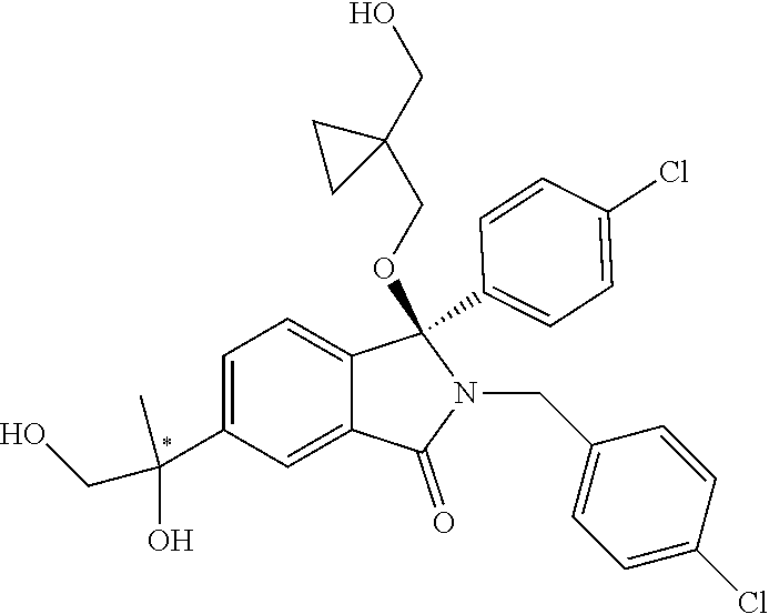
C1=C(C(C)(O)CO)C=C2C(=C1)C(OCC1(CO)CC1)(C1=CC=C(Cl)C=C1)N(CC1=CC=C(Cl)C=C1)C2=O
